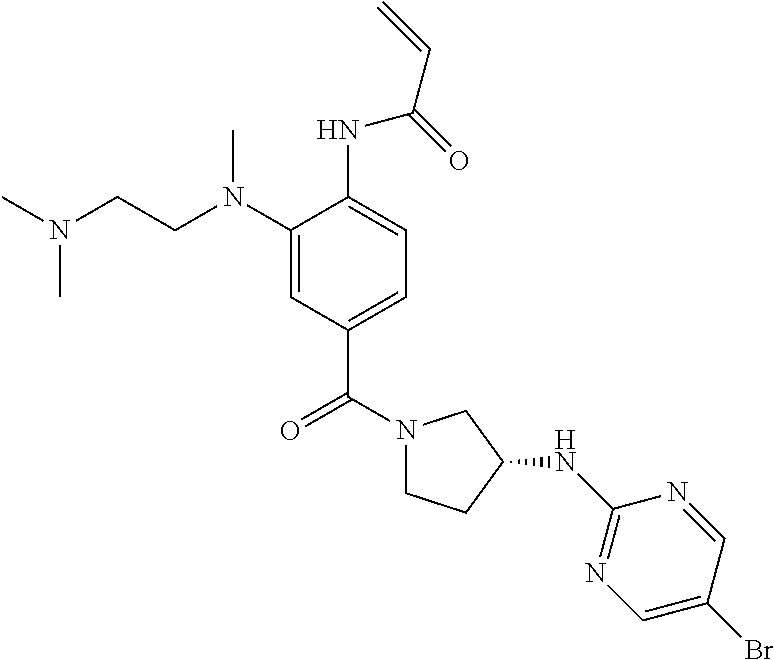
C1(N(CCN(C)C)C)=CC(C(N2CCC(NC3=NC=C(Br)C=N3)C2)=O)=CC=C1NC(C=C)=O
